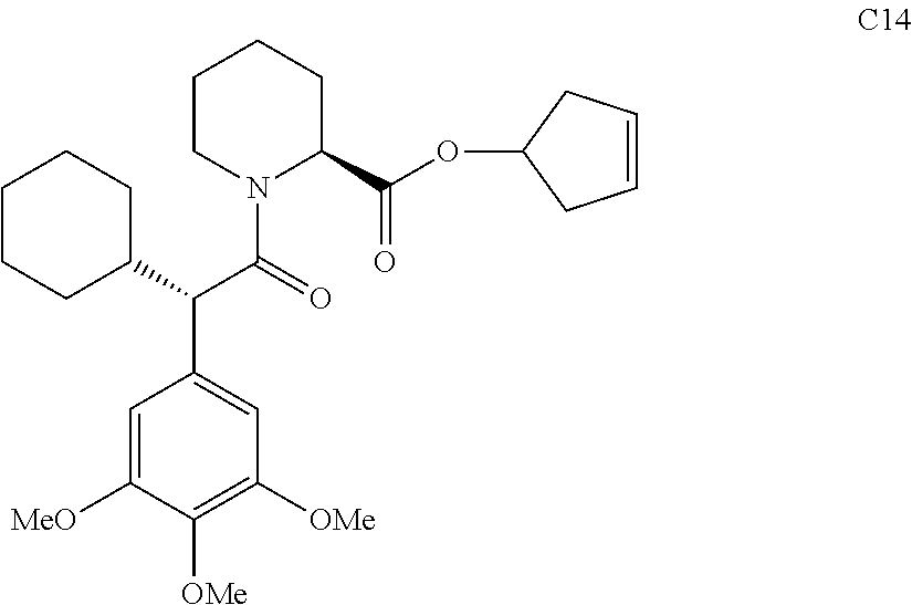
C1CN(C(=O)C(C2=CC([OMe])=C([OMe])C([MeO])=C2)C2CCCCC2)C(C(OC2CC=CC2)=O)CC1
